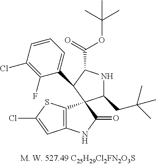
C1=CC(Cl)=C(F)C(C2C(C(=O)OC(C)(C)C)NC(CC(C)(C)C)C23C2=C(NC3=O)C=C(Cl)S2)=C1
